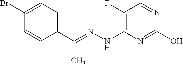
OC1=NC(NN=C(C2=CC=C(Br)C=C2)C)=C(F)C=N1
